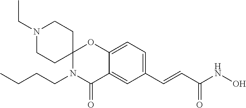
C(N1CCC2(CC1)N(CCCC)C(=O)C1=CC(C=CC(NO)=O)=CC=C1O2)C
